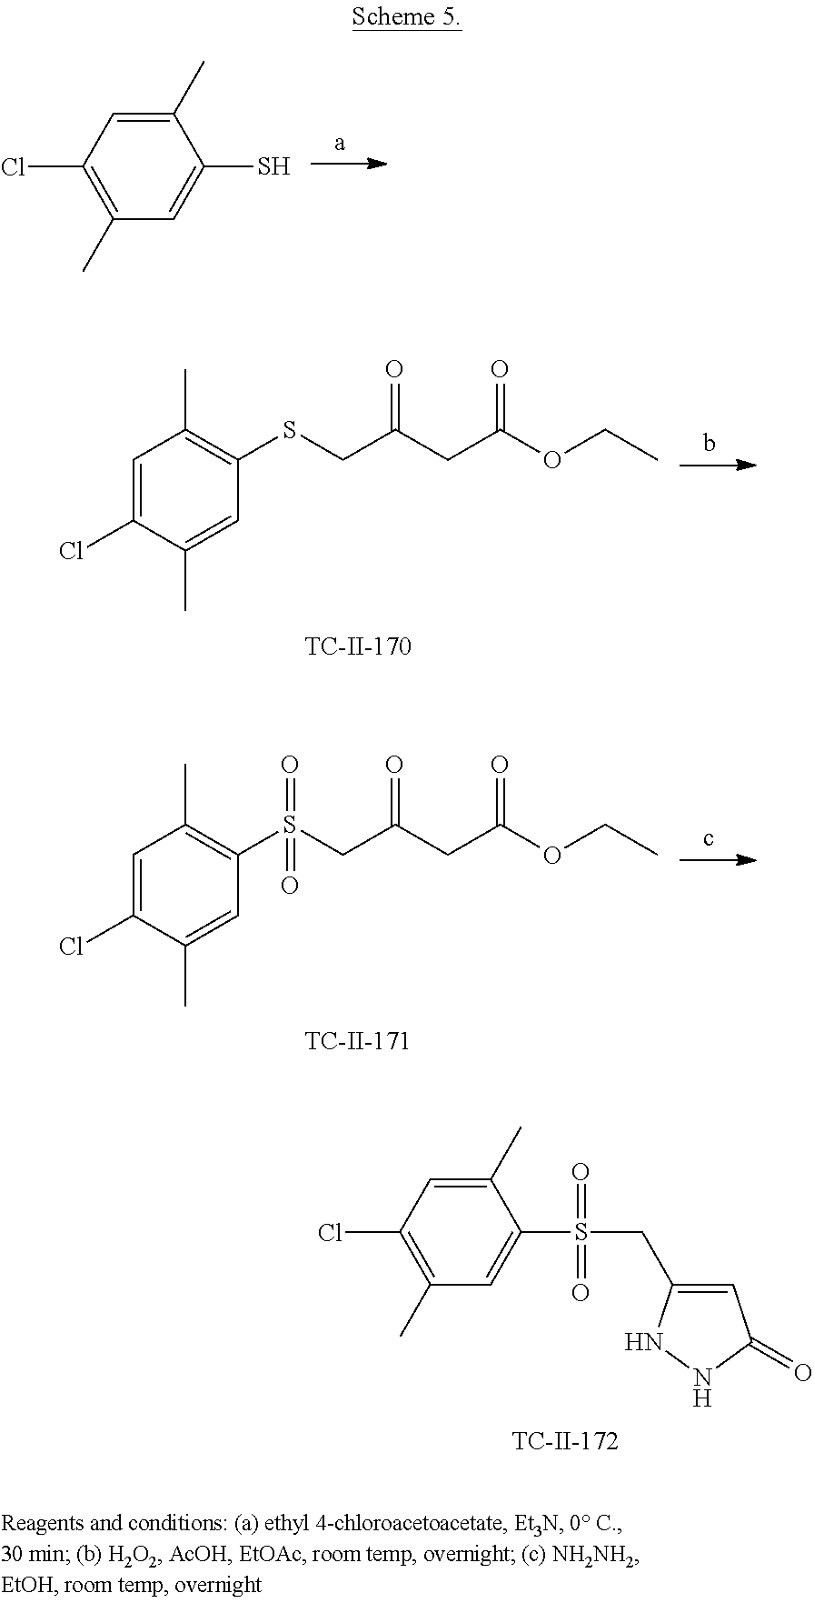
C1(C)=CC(Cl)=C(C)C=C1S.C1(C)=CC(Cl)=C(C)C=C1S(CC1=CC(=O)NN1)(=O)=O.C1=C(Cl)C(C)=CC(SCC(CC(OCC)=O)=O)=C1C.C1=C(Cl)C(C)=CC(S(CC(CC(OCC)=O)=O)(=O)=O)=C1C
